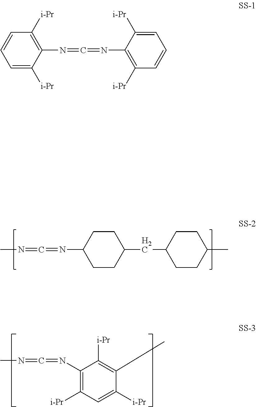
C1CC(CC2CCC(C)CC2)CCC1N=C=NC.C1(N=C=NC)=C([i-Pr])C=C([i-Pr])C(C)=C1[i-Pr].C1=C([i-Pr])C(N=C=NC2=C([i-Pr])C=CC=C2[i-Pr])=C([i-Pr])C=C1
